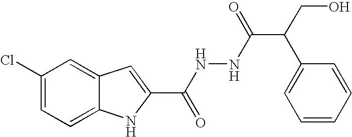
C12=CC=C(Cl)C=C1C=C(C(NNC(=O)C(C1=CC=CC=C1)CO)=O)N2
